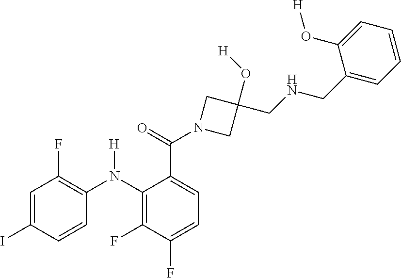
C1=C(I)C=CC(N(C2=C(F)C(F)=CC=C2C(=O)N2CC(O[H])(CNCC3=CC=CC=C3O[H])C2)[H])=C1F
